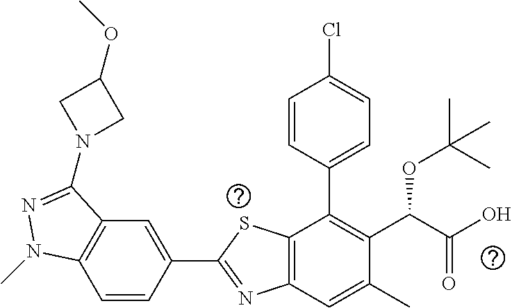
C1=CC(C2=NC3=C(S2)C(C2=CC=C(Cl)C=C2)=C(C(C(O)=O)OC(C)(C)C)C(C)=C3)=CC2=C1N(C)N=C2N1CC(OC)C1
